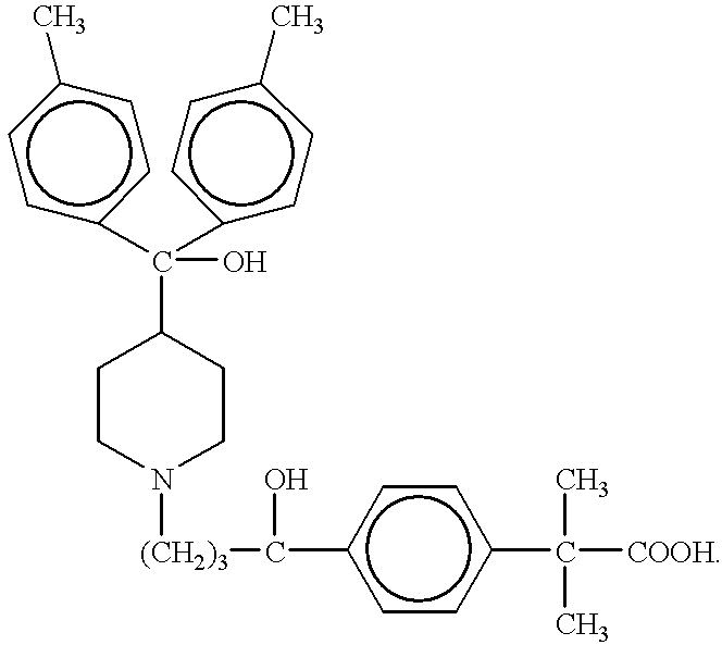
C1CN([(CH2)3]C(c2ccc(C(C)([COOH])C)cc2)O)CCC1C(c1ccc(C)cc1)(c1ccc(C)cc1)O
